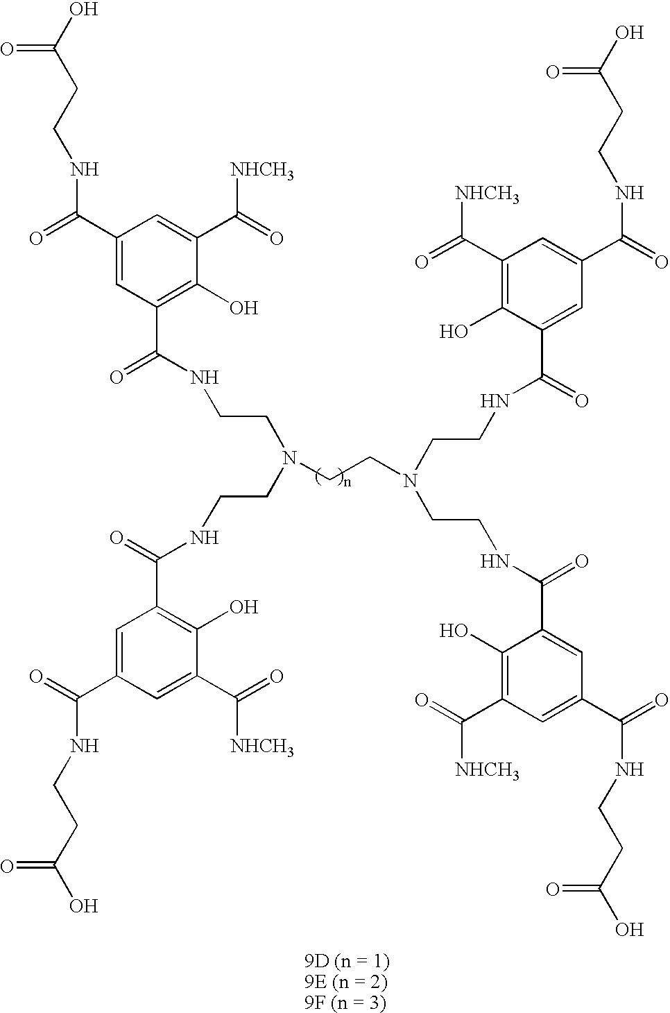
C(CNC(C1=CC(C(=O)NCCC(O)=O)=CC(C(=O)[NHCH3])=C1O)=O)N(CCNC(C1=CC(C(=O)NCCC(O)=O)=CC(C(=O)[NHCH3])=C1O)=O)CCN(CCNC(C1=C(O)C(C(=O)[NHCH3])=CC(C(=O)NCCC(O)=O)=C1)=O)CCNC(C1=C(O)C(C(=O)[NHCH3])=CC(C(=O)NCCC(O)=O)=C1)=O.[9D (n = 1)9E (n = 2)9F (n = 3)]
